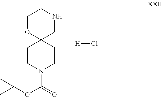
C1CN(C(OC(C)(C)C)=O)CCC12CNCCO2.[H]Cl
